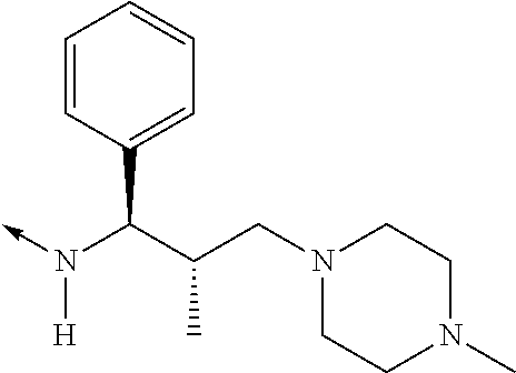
C(N(->C)[H])(C1=CC=CC=C1)C(CN1CCN(C)CC1)C
